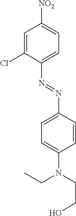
C1=C(Cl)C(N=NC2=CC=C(N(CCO)CC)C=C2)=CC=C1[NO2]
